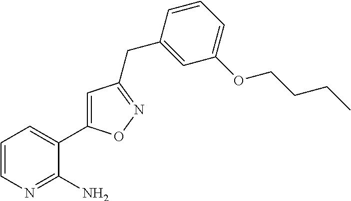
C1=CN=C(N)C(C2=CC(CC3=CC(OCCCC)=CC=C3)=NO2)=C1
